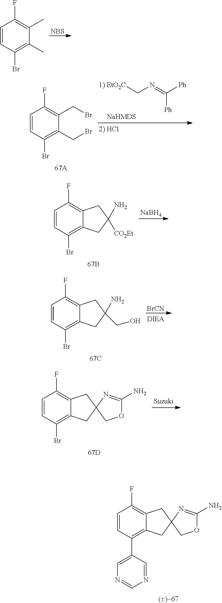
[NBS].C1=CC(Br)=C(C)C(C)=C1F.C(N=C([Ph])[Ph])[1) EtO2C].C1=CC(Br)=C(CBr)C(CBr)=C1F.C1=CC(Br)=C2C(=C1F)CC(N)([CO2Et])C2.[NaBH4].C1=CC(Br)=C2C(=C1F)CC(N)(CO)C2.[BrCN].C1=CC(Br)=C2C(=C1F)CC1(C2)COC(N)=N1.C1=CC(C2=CN=CN=C2)=C2C(=C1F)CC1(C2)COC(N)=N1
